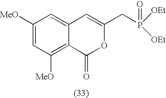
C1([MeO])=CC([MeO])=C2C(=C1)C=C(CP([OEt])([OEt])=O)OC2=O
